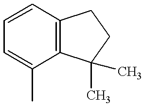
C1=CC=C(C)C2=C1CCC2(C)C
